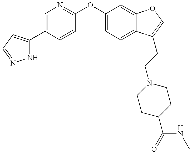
N1C(C2=CN=C(OC3=CC=C4C(=C3)OC=C4CCN3CCC(C(NC)=O)CC3)C=C2)=CC=N1
